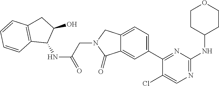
C1(Cl)=CN=C(NC2CCOCC2)N=C1C1=CC=C2C(=C1)C(=O)N(CC(=O)NC1C3=C(CC1O)C=CC=C3)C2
